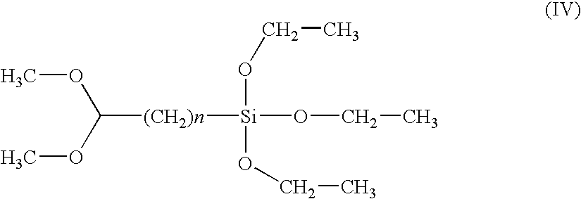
COC(OC)[(CH2)n][Si](OCC)(OCC)OCC
